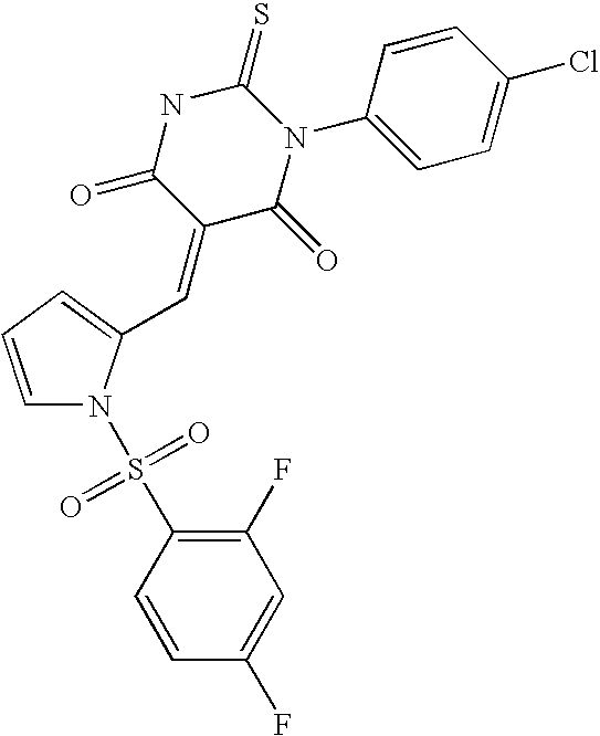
C1=CC=C(C=C2C(=O)N(C3=CC=C(Cl)C=C3)C(=S)NC2=O)N1S(C1=C(F)C=C(F)C=C1)(=O)=O
